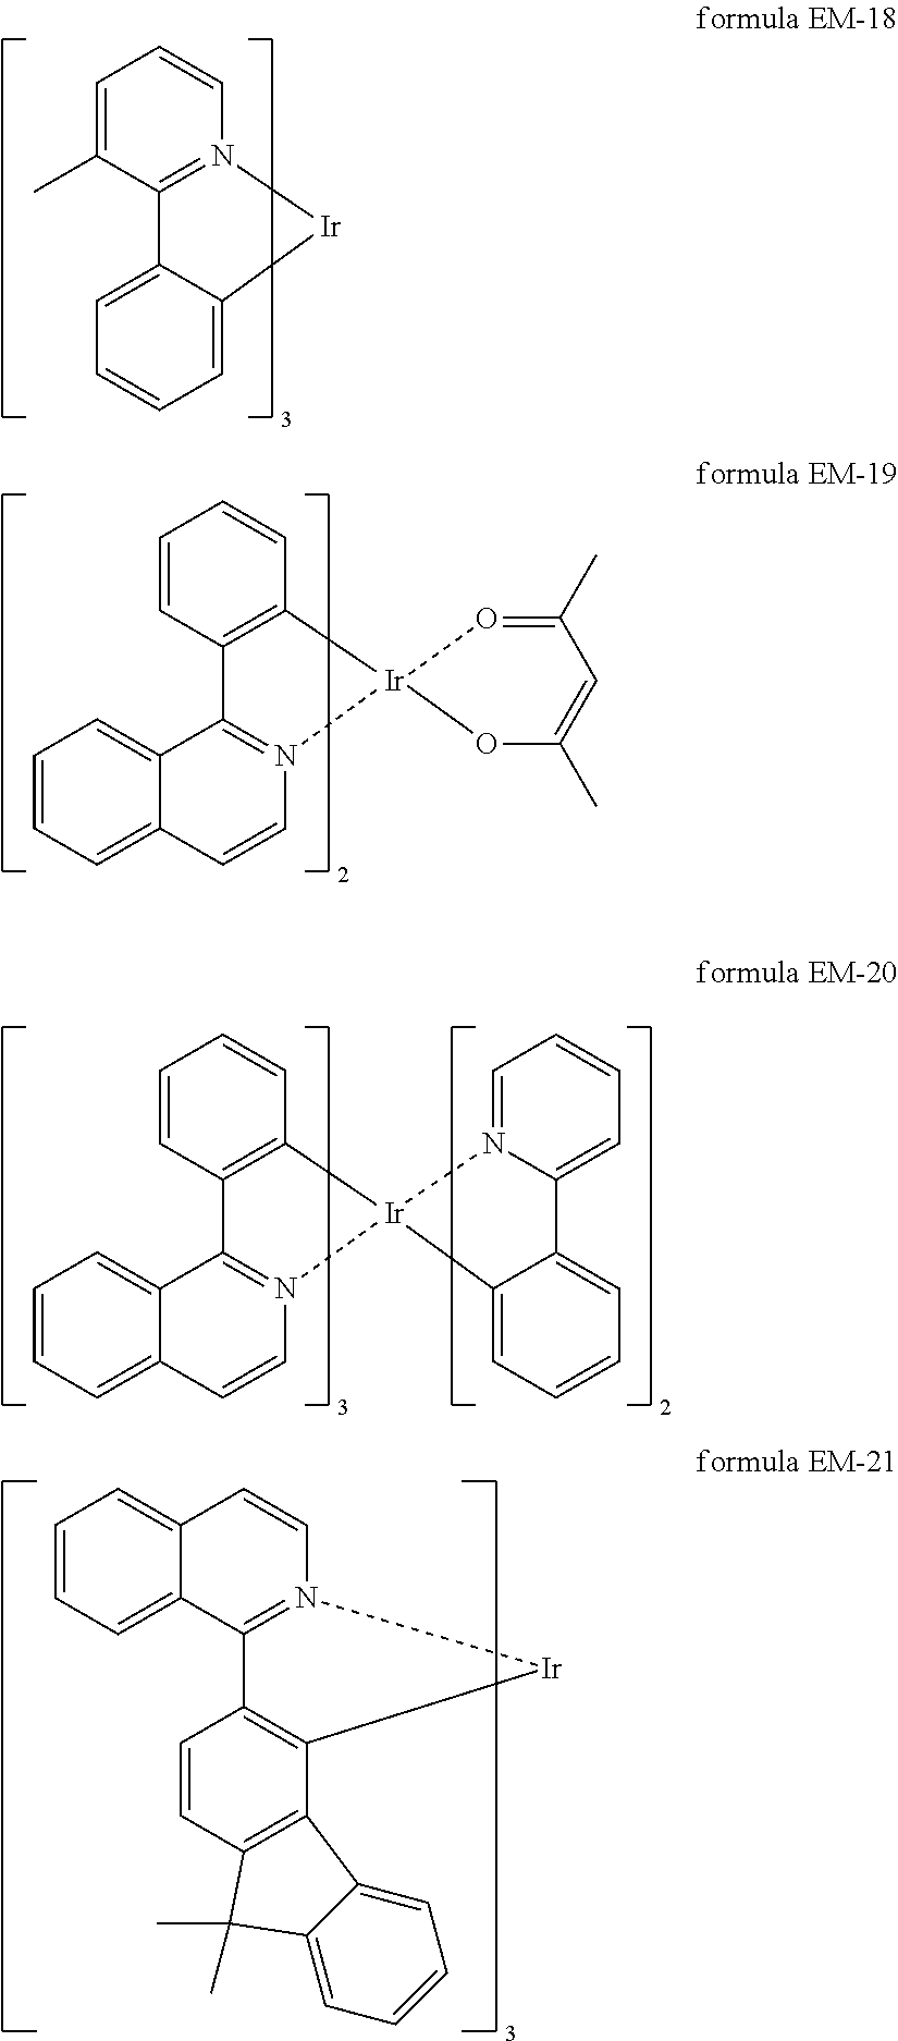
C1=C(C)C2=N(C=C1)[Ir]C1=CC=CC=C21.C1=CC2=C(C=C1)[Ir]1(N3=C2C2=CC=CC=C2C=C3)OC(C)=CC(C)=O1.C1=CC2=C(C=C1)[Ir]1(N3=C2C2=CC=CC=C2C=C3)N2=CC=CC=C2C2=CC=CC=C21.C12=CC=CC=C1C1=N(C=C2)[Ir]C2=C1C=CC1=C2C2=CC=CC=C2C1(C)C
